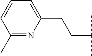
C1(C)=NC(CCC(C)C)=CC=C1
